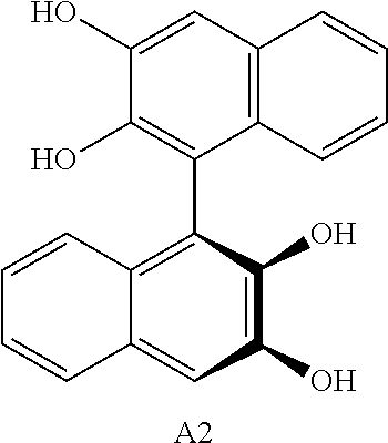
C1(O)=CC2=C(C(C3=C4C(=CC(O)=C3O)C=CC=C4)=C1O)C=CC=C2.[A2]
